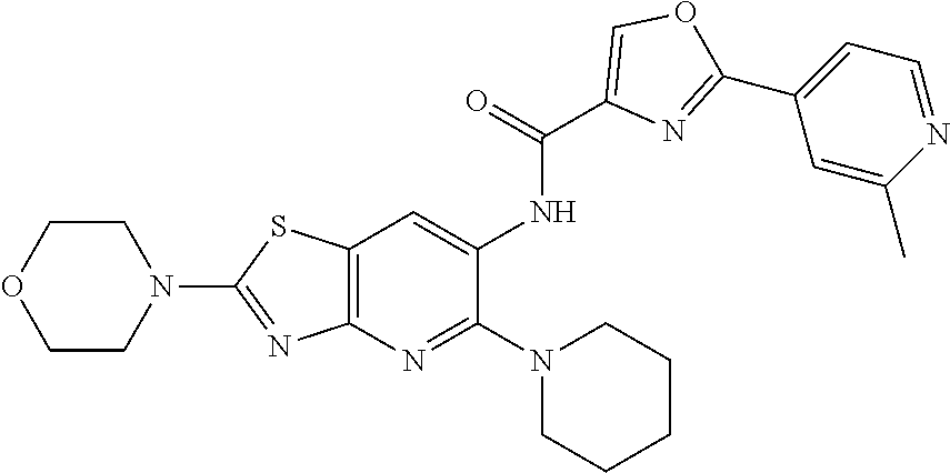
C12=C(N=C(N3CCCCC3)C(NC(C3=COC(C4=CC=NC(C)=C4)=N3)=O)=C1)N=C(N1CCOCC1)S2
